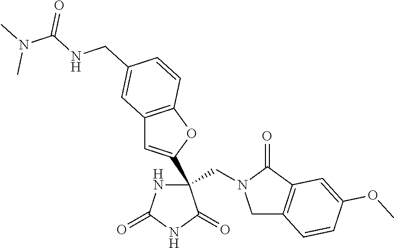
C(N1CC2=C(C1=O)C=C(OC)C=C2)C1(C2=CC3=C(O2)C=CC(CNC(N(C)C)=O)=C3)NC(=O)NC1=O
